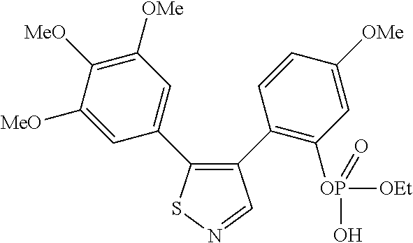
C1([MeO])=CC(C2=C(C3=C([OP]([OEt])(=O)O)C=C([OMe])C=C3)C=NS2)=CC([OMe])=C1[MeO]
